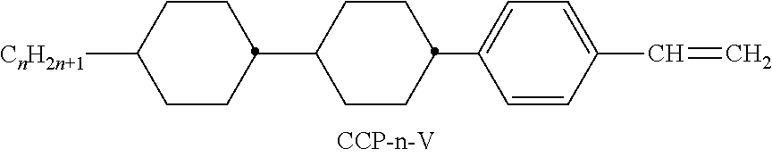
C1CC(C2CCC(C3=CC=C(C=C)C=C3)CC2)CCC1[CnH2n+1]
